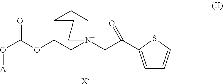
[X-].O([A])C(OC1C2CC[N+](CC(=O)C3=CC=CS3)(C1)CC2)=O
